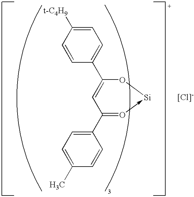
C1=CC([t-C4H9])=CC=C1C1=CC(C2=CC=C(C)C=C2)=O->[Si]O1
